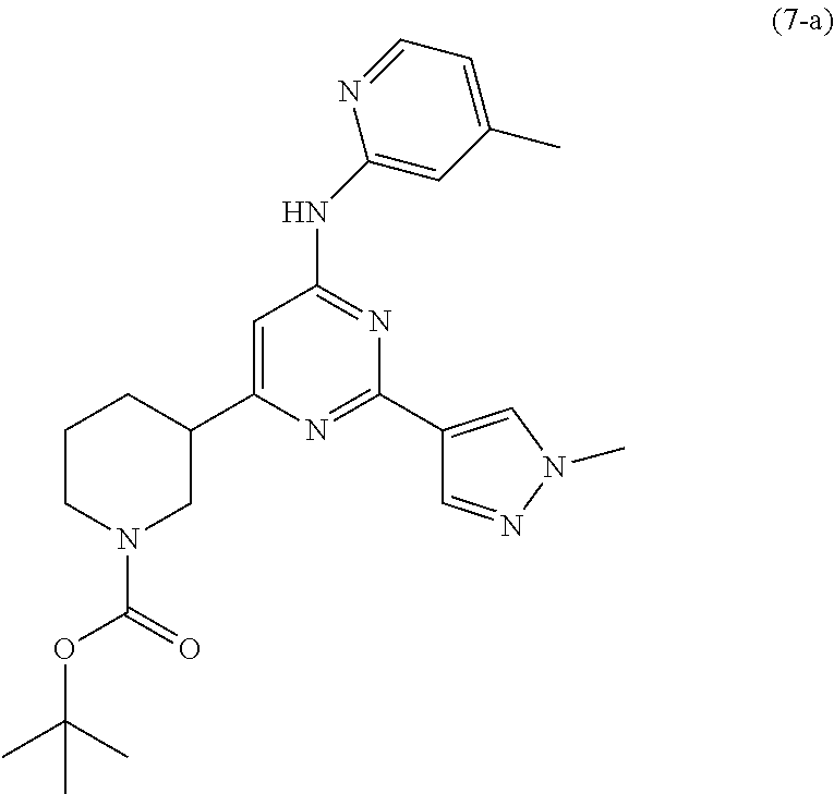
C1CN(C(OC(C)(C)C)=O)CC(C2=CC(NC3=CC(C)=CC=N3)=NC(C3=CN(C)N=C3)=N2)C1
